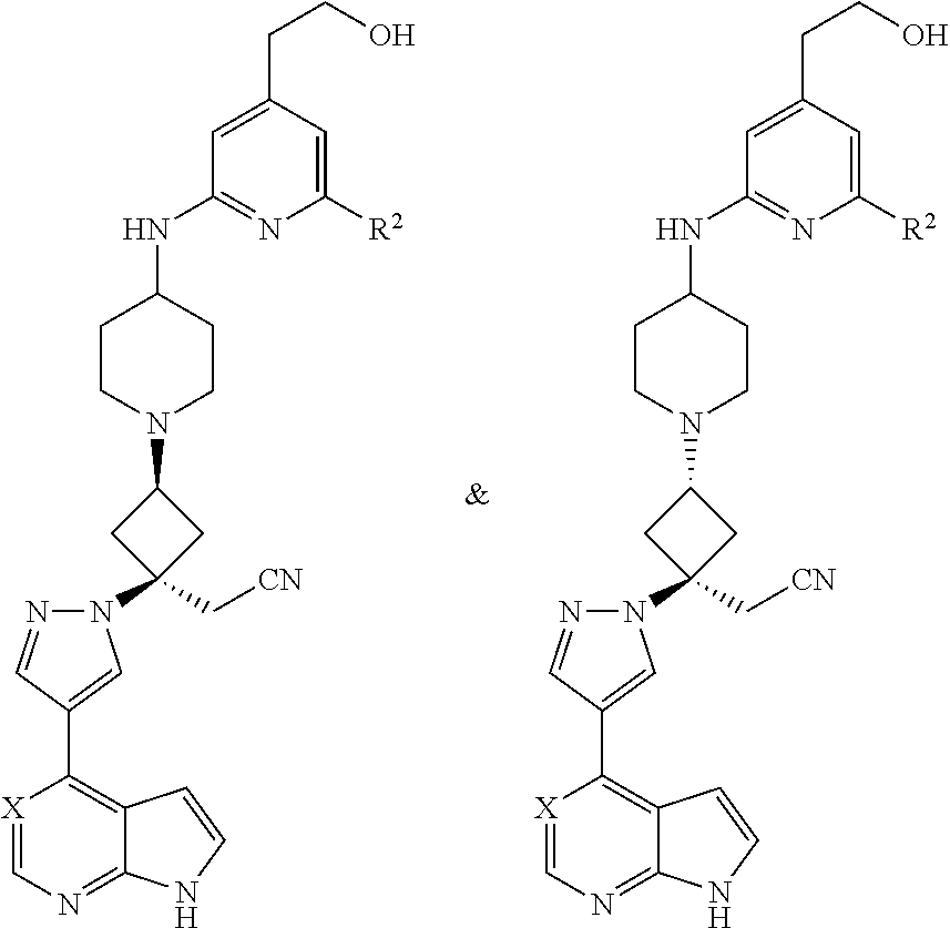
[X]1=CN=C2C(=C1C1=CN(C3(C[CN])CC(N4CCC(NC5=NC([R2])=CC(CCO)=C5)CC4)C3)N=C1)C=CN2.[X]1=CN=C2C(=C1C1=CN(C3(C[CN])CC(N4CCC(NC5=NC([R2])=CC(CCO)=C5)CC4)C3)N=C1)C=CN2
